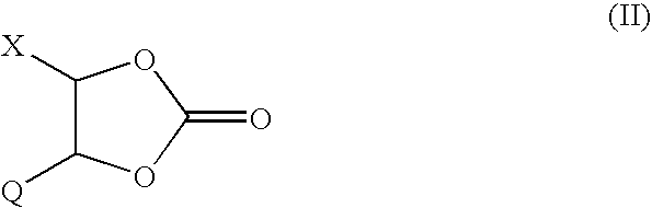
C1([X])C([Q])OC(=O)O1
